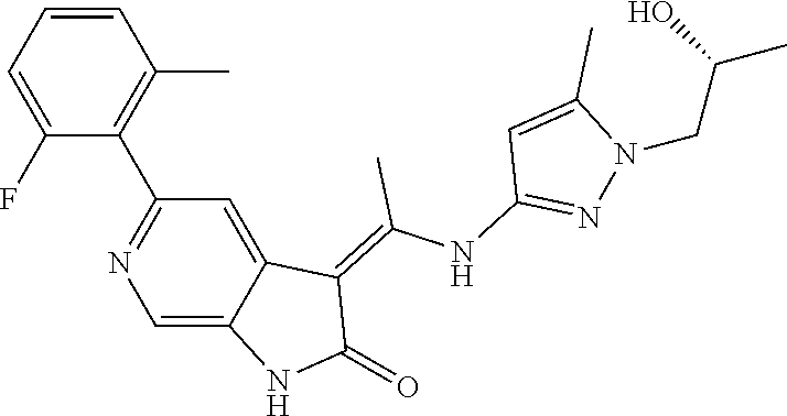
C1=CC=C(F)C(C2=NC=C3C(=C2)C(=C(NC2=NN(CC(C)O)C(C)=C2)C)C(=O)N3)=C1C
